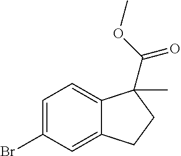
C1=C(Br)C=C2C(=C1)C(C(OC)=O)(C)CC2
